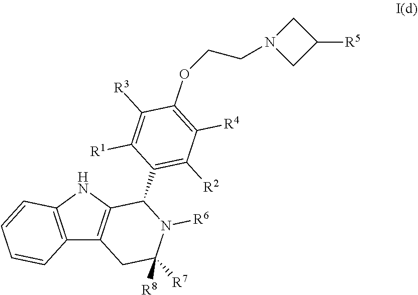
C12=C(NC3=C1CC([R7])([R8])N([R6])C3C1=C([R2])C([R4])=C(OCCN3CC([R5])C3)C([R3])=C1[R1])C=CC=C2
